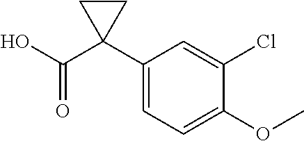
C1(C2(C(O)=O)CC2)=CC=C(OC)C(Cl)=C1
